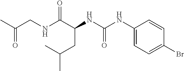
C(CC(NC(=O)NC1=CC=C(Br)C=C1)C(NCC(C)=O)=O)(C)C
